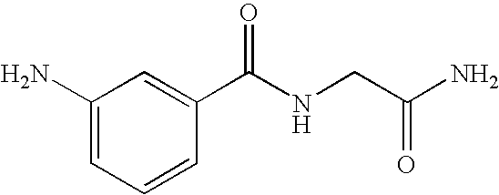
C1(N)=CC=CC(C(NCC(N)=O)=O)=C1
